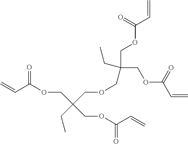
C(COC(C=C)=O)(COC(C=C)=O)(CC)COCC(COC(C=C)=O)(CC)COC(C=C)=O
